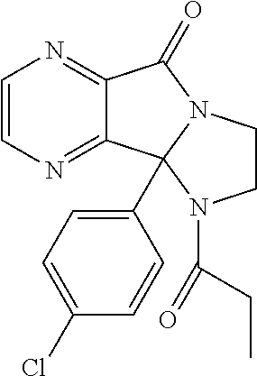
C1=CN=C2C(=N1)C(=O)N1CCN(C(=O)CC)C21C1=CC=C(Cl)C=C1
